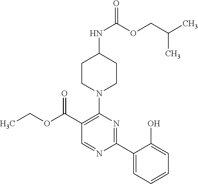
N1(C2=C(C(OCC)=O)C=NC(C3=CC=CC=C3O)=N2)CCC(NC(OCC(C)C)=O)CC1
